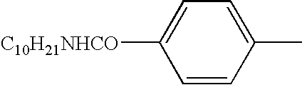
C1=CC(C)=CC=C1[C10H21NHCO]
